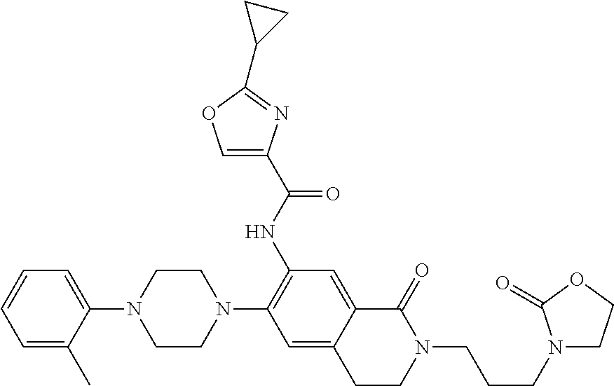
C1=CC=C(C)C(N2CCN(C3=C(NC(C4=COC(C5CC5)=N4)=O)C=C4C(=C3)CCN(CCCN3CCOC3=O)C4=O)CC2)=C1
